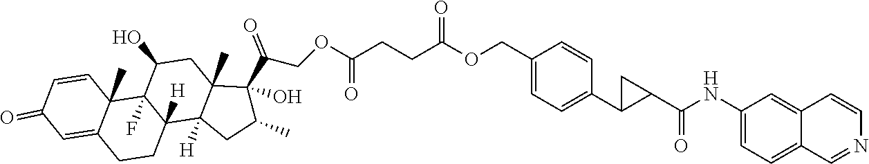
C1=CC2(C)C(=CC1=O)CCC1([H])C2(F)C(O)CC2(C)C1([H])CC(C)C2(C(COC(CCC(OCC1=CC=C(C2CC2C(NC2=CC=C3C(=C2)C=CN=C3)=O)C=C1)=O)=O)=O)O
